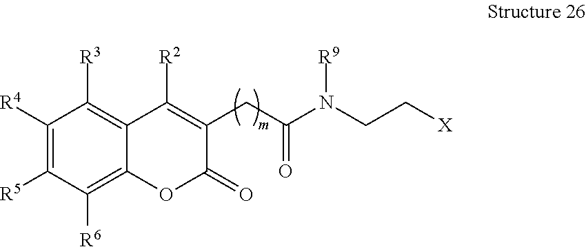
C12=C([R3])C([R4])=C([R5])C([R6])=C1OC(=O)C(CC(N(CC[X])[R9])=O)=C2[R2]
